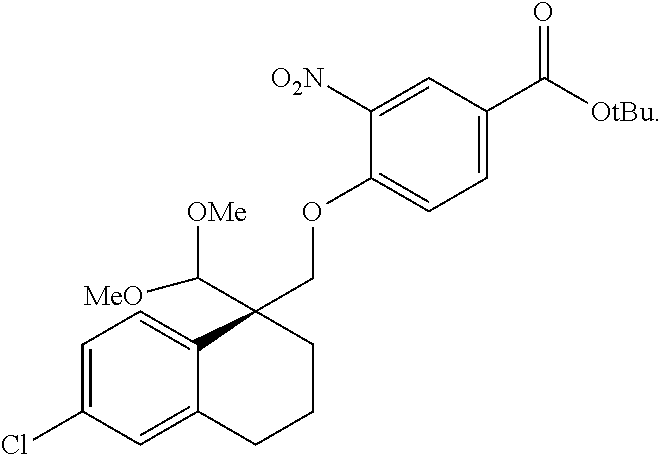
C1=C(Cl)C=C2C(=C1)C(C([OMe])[MeO])(COC1=CC=C(C([OtBu])=O)C=C1[O2N])CCC2
